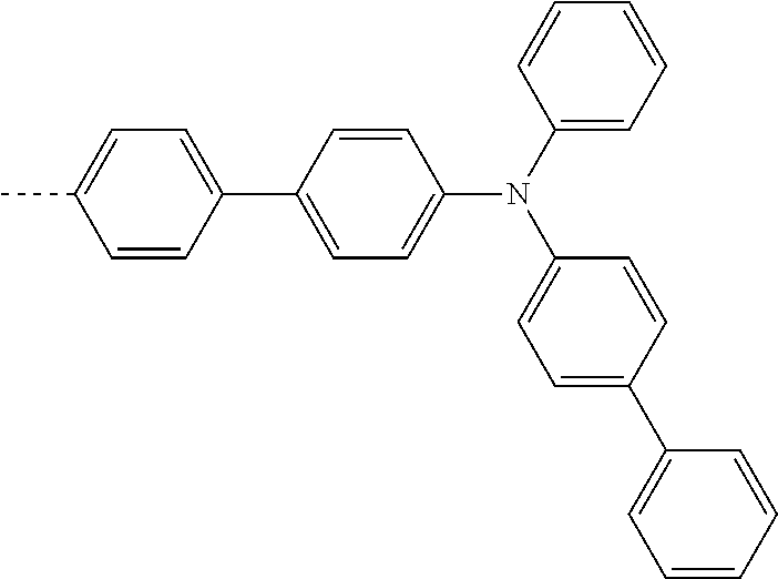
C1=C(C2=CC=C(C)C=C2)C=CC(N(C2=CC=C(C3=CC=CC=C3)C=C2)C2=CC=CC=C2)=C1
